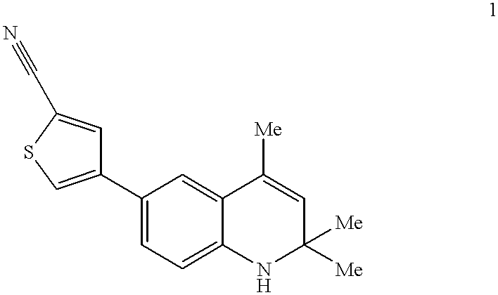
C1(C2=CC=C3C(=C2)C([Me])=CC([Me])([Me])N3)=CSC(C#N)=C1
